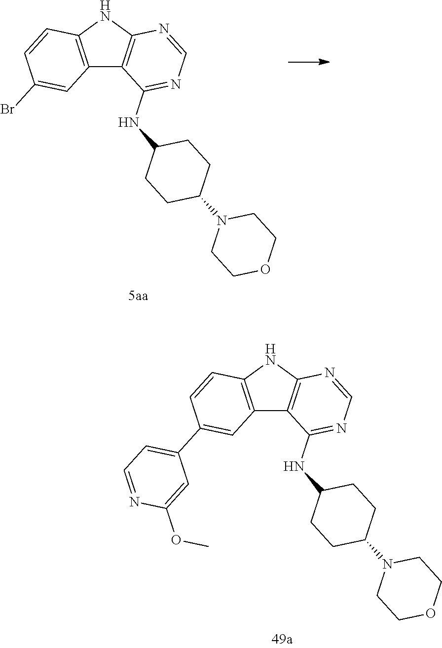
C12=C(NC3=C1C(NC1CCC(N4CCOCC4)CC1)=NC=N3)C=CC(Br)=C2.C12=C(NC3=C1C(NC1CCC(N4CCOCC4)CC1)=NC=N3)C=CC(C1=CC=NC(OC)=C1)=C2
